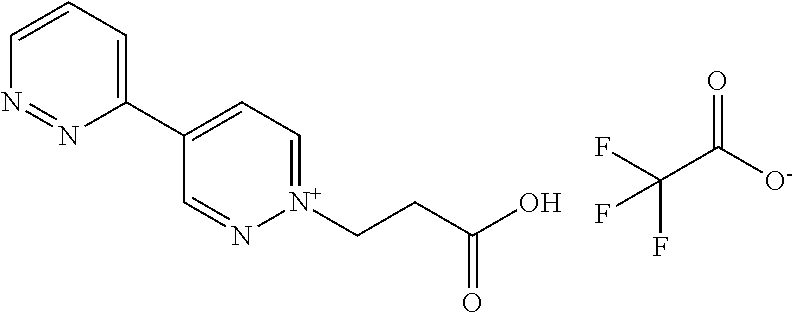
C1=CC=C(C2=CC=[N+](CCC(O)=O)N=C2)N=N1.O=C([O-])C(F)(F)F
